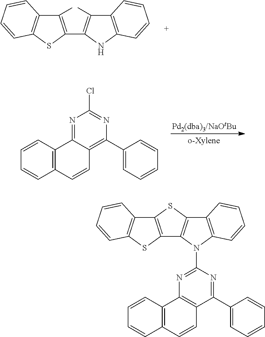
C12=C(C=CC=C1)NC(C1=C(C)C3=C(S1)C=CC=C3)=C2C.C12=NC(Cl)=NC(C3=CC=CC=C3)=C1C=CC1=C2C=CC=C1.C1=CC2=C(C=C1)C=CC1=C2N=C(N2C3=C(C=CC=C3)C3=C2C2=C(C4=C(C=CC=C4)S2)S3)N=C1C1=CC=CC=C1
